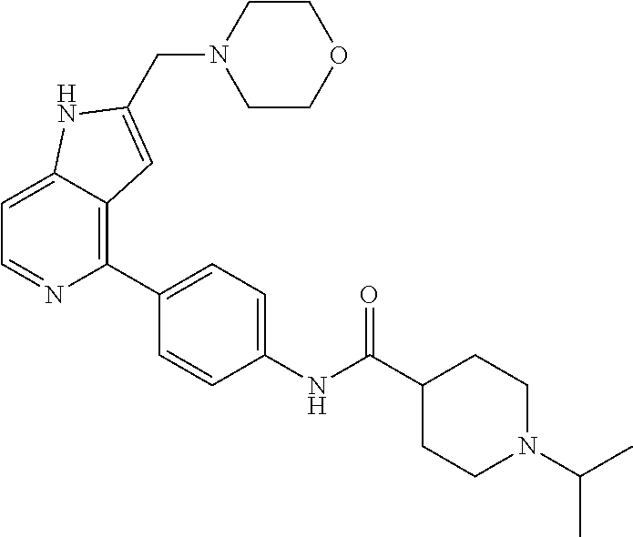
C1=C2C(=C(C3=CC=C(NC(C4CCN(C(C)C)CC4)=O)C=C3)N=C1)C=C(CN1CCOCC1)N2
